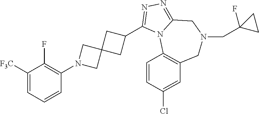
C1=C([F3C])C(F)=C(N2CC3(C2)CC(C2=NN=C4N2C2=C(CN(CC5(F)CC5)C4)C=C(Cl)C=C2)C3)C=C1
